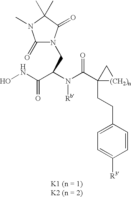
C1(CCC2(C(N(C(C(NO)=O)CN3C(=O)N(C)C(C)(C)C3=O)[Rb])=O)[(CH2)n]C2)=CC=C([R3])C=C1
